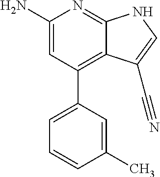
C1(N)=CC(C2=CC=CC(C)=C2)=C2C(=N1)NC=C2C#N
